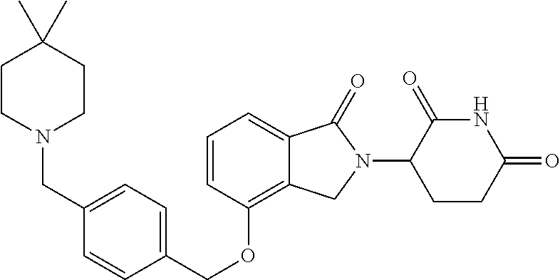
C(OC1=C2C(=CC=C1)C(=O)N(C1C(=O)NC(=O)CC1)C2)C1=CC=C(CN2CCC(C)(C)CC2)C=C1
